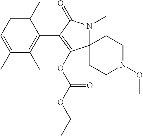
C12(N(C)C(=O)C(C3=C(C)C(C)=CC=C3C)=C1OC(OCC)=O)CCN(OC)CC2
